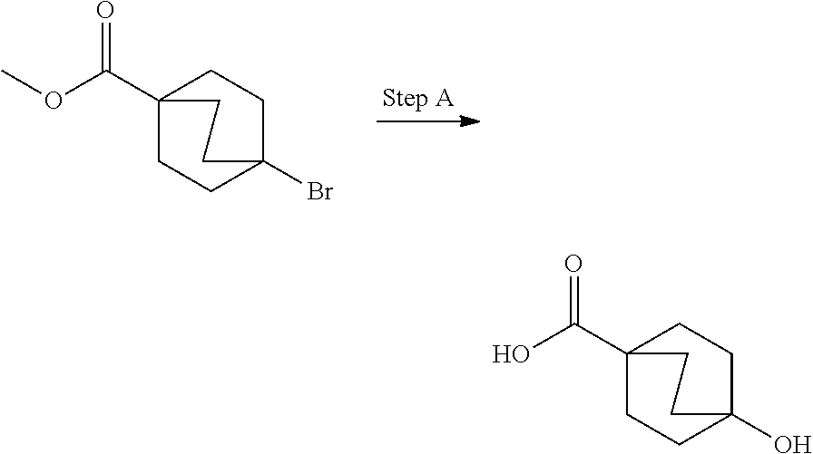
C12(C(OC)=O)CCC(Br)(CC1)CC2.C12(C(O)=O)CCC(O)(CC1)CC2
